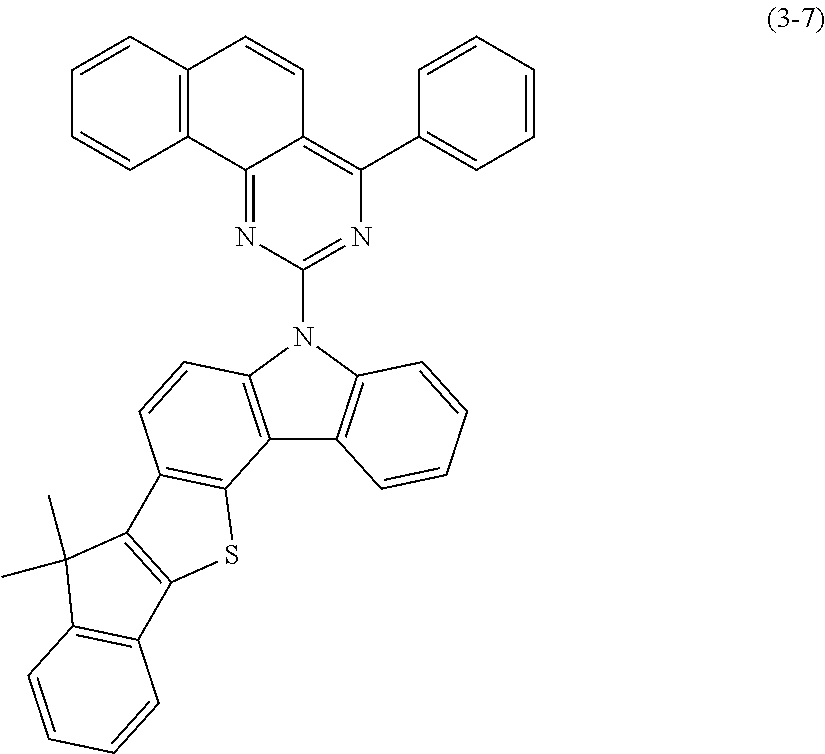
C12=NC(N3C4=C(C5=C3C=CC=C5)C3=C(C=C4)C4=C(S3)C3=C(C4(C)C)C=CC=C3)=NC(C3=CC=CC=C3)=C1C=CC1=C2C=CC=C1
